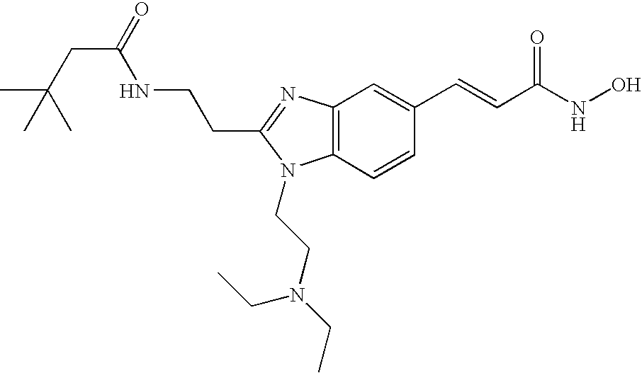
C12=C(C=CC(C=CC(NO)=O)=C1)N(CCN(CC)CC)C(CCNC(CC(C)(C)C)=O)=N2
